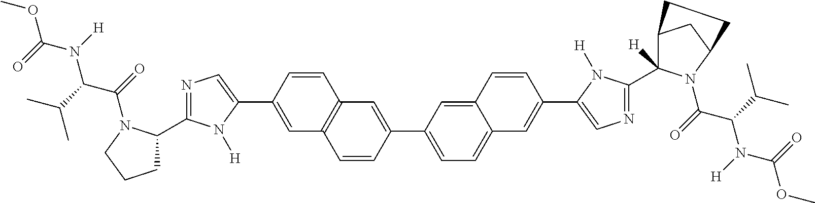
COC(=O)N(C(C(=O)N1C(C2=NC=C(C3=CC4=C(C=C3)C=C(C3=CC=C5C(=C3)C=CC(C3=CN=C(C6([H])C7CC(N6C(C(N(C(OC)=O)[H])C(C)C)=O)CC7)N3[H])=C5)C=C4)N2[H])CCC1)C(C)C)[H]
